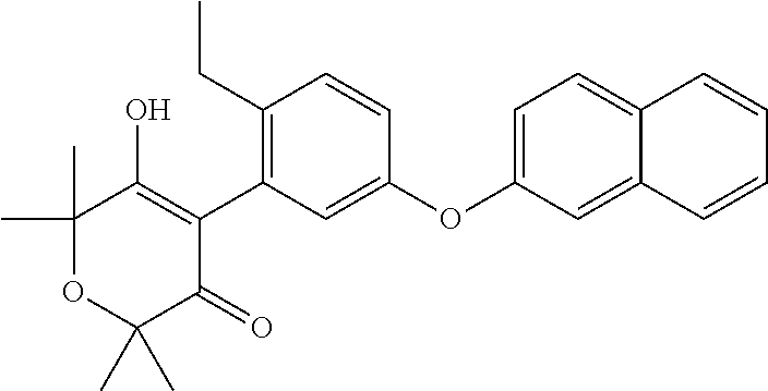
C1(C)(C)OC(C)(C)C(=O)C(C2=C(CC)C=CC(OC3=CC=C4C(=C3)C=CC=C4)=C2)=C1O
